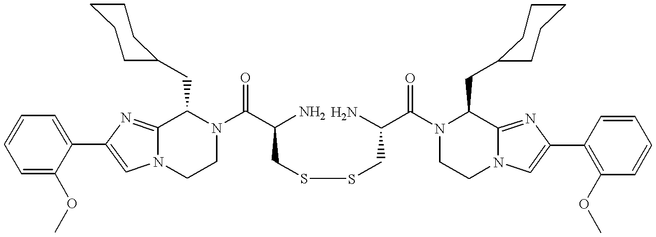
N12C(=NC(C3=CC=CC=C3OC)=C1)C(CC1CCCCC1)N(C(C(N)CSSCC(C(N1C(CC3CCCCC3)C3=NC(C4=C(OC)C=CC=C4)=CN3CC1)=O)N)=O)CC2
